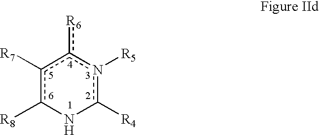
c1([R7])c([R8])Nc([R4])n([R5])c1[R6]
